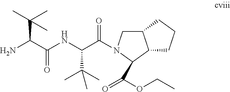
NC(C(=O)NC(C(=O)N1C(C(OCC)=O)C2C(C1)CCC2)C(C)(C)C)C(C)(C)C
